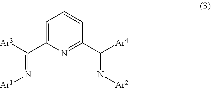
[Ar1]N=C(C1=CC=CC(C([Ar4])=N[Ar2])=N1)[Ar3]
